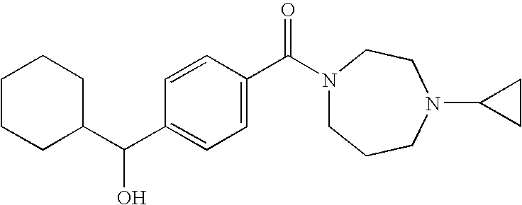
C1(C(C2=CC=C(C(N3CCCN(C4CC4)CC3)=O)C=C2)O)CCCCC1
